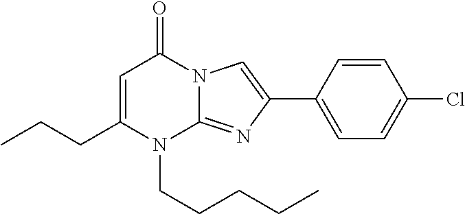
C1(CCC)=CC(=O)N2C(=NC(C3=CC=C(Cl)C=C3)=C2)N1CCCCC
